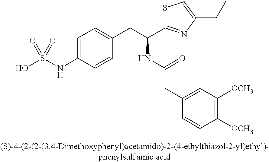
OS(NC1=CC=C(CC(C2=NC(CC)=CS2)NC(CC2=CC([OCH3])=C([OCH3])C=C2)=O)C=C1)(=O)=O
